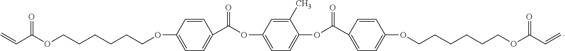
C1=C(OCCCCCCOC(C=C)=O)C=CC(C(OC2=CC=C(OC(C3=CC=C(OCCCCCCOC(C=C)=O)C=C3)=O)C(C)=C2)=O)=C1
